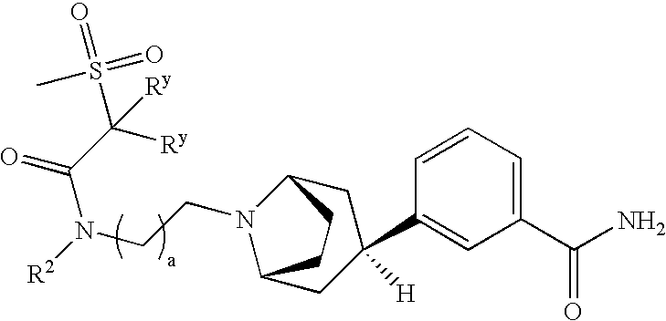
C1(C(N)=O)=CC=CC(C2([H])CC3N(CCN([R2])C(C(S(=O)(=O)C)([Ry])[Ry])=O)C(C2)CC3)=C1
